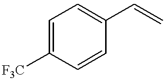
C1=C([F3C])C=CC(C=C)=C1
